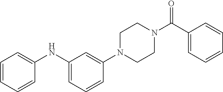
C1N(C2=CC(NC3=CC=CC=C3)=CC=C2)CCN(C(=O)C2=CC=CC=C2)C1
